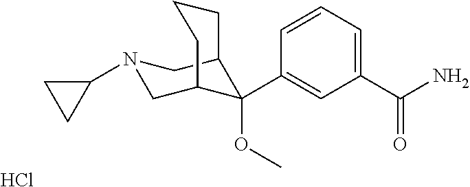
C1(C(N)=O)=CC=CC(C2(OC)C3CN(C4CC4)CC2CCC3)=C1.Cl
